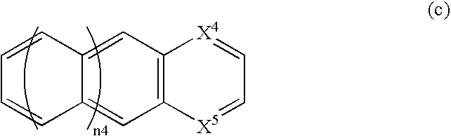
C12=C(C=C3C(=C1)C=CC=C3)[X4]=CC=[X5]2
